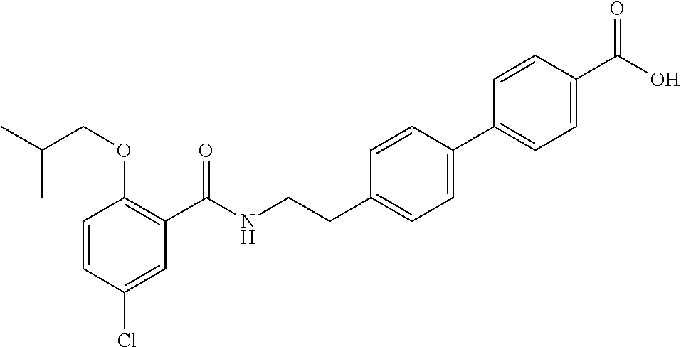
C1=CC(Cl)=CC(C(NCCC2=CC=C(C3=CC=C(C(O)=O)C=C3)C=C2)=O)=C1OCC(C)C
